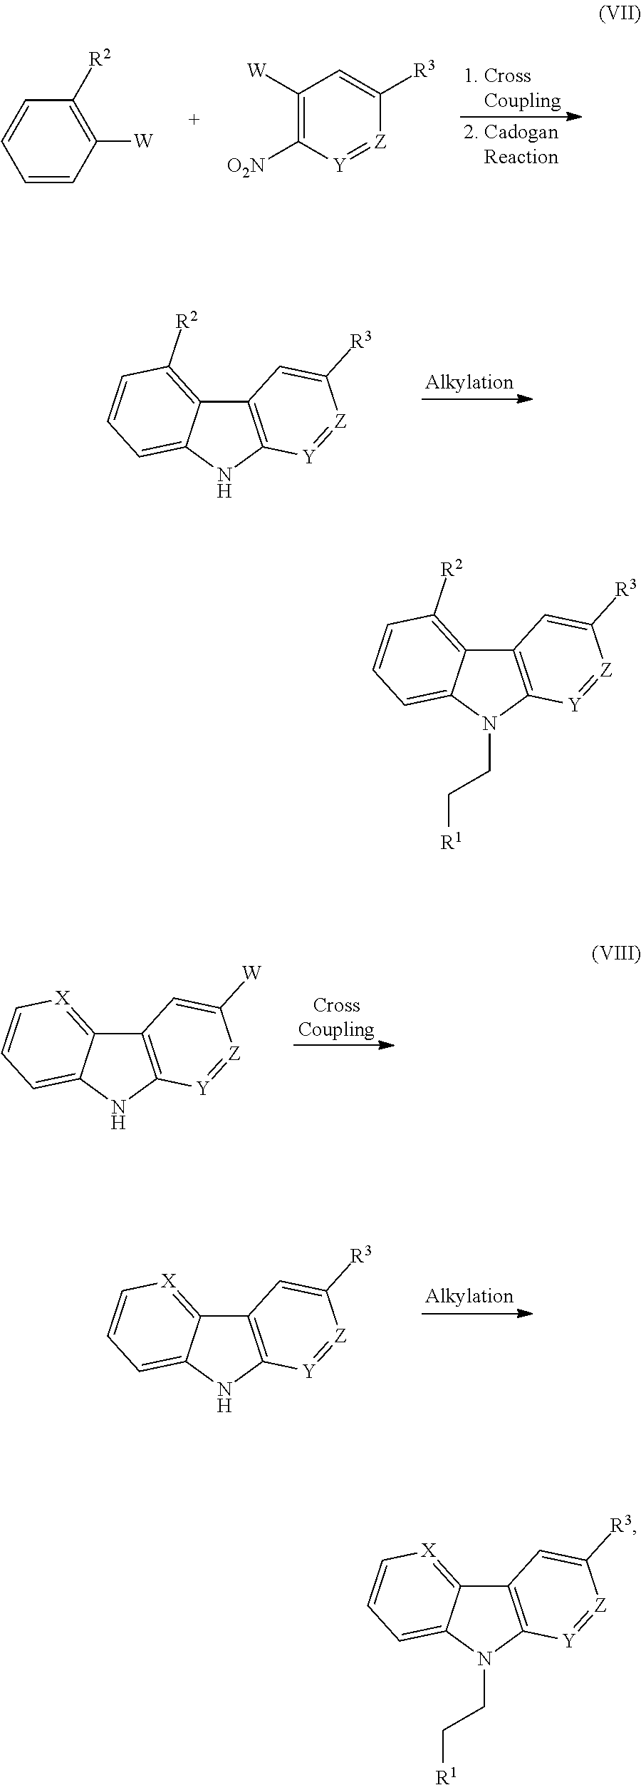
C12=C(N(CC[R1])C3=CC=CC([R2])=C13)[Y]=[Z]C([R3])=C2.C12=C(N(CC[R1])C3=CC=C[X]=C13)[Y]=[Z]C([R3])=C2.C12=C(NC3=CC=CC([R2])=C13)[Y]=[Z]C([R3])=C2.C12=C(NC3=CC=C[X]=C13)[Y]=[Z]C([R3])=C2.C1([W])=C([R2])C=CC=C1.C1([W])=C([O2N])[Y]=[Z]C([R3])=C1.C12=C(NC3=CC=C[X]=C13)[Y]=[Z]C([W])=C2
